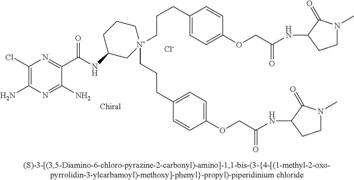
[Cl-].C1(Cl)=C(N)N=C(N)C(C(=O)NC2C[N+](CCCC3=CC=C(OCC(NC4CCN(C)C4=O)=O)C=C3)(CCCC3=CC=C(OCC(=O)NC4CCN(C)C4=O)C=C3)CCC2)=N1
